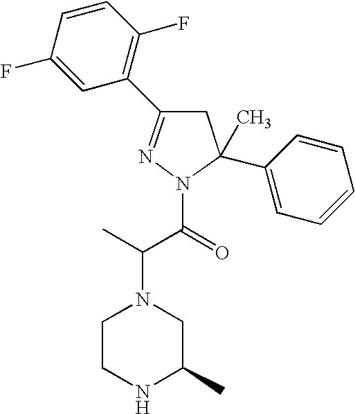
N1=C(C2=C(F)C=CC(F)=C2)CC(C)(C2=CC=CC=C2)N1C(=O)C(C)N1CCNC(C)C1
